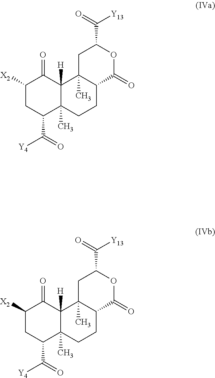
C1([X2])CC(C(=O)[Y4])C2(C)C([H])(C1=O)C1(C)C(CC2)C(=O)OC(C(=O)[Y13])C1.C1([X2])CC(C(=O)[Y4])C2(C)C([H])(C1=O)C1(C)C(CC2)C(=O)OC(C(=O)[Y13])C1
